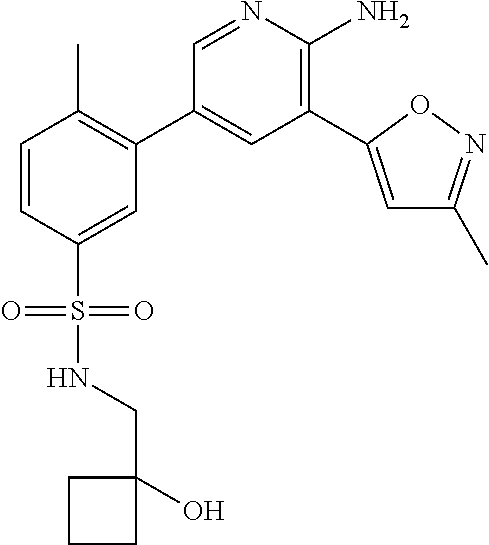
C1=CC(S(NCC2(O)CCC2)(=O)=O)=CC(C2=CC(C3=CC(C)=NO3)=C(N)N=C2)=C1C
